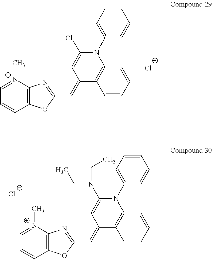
[N+]1(C)=CC=CC2=C1N=C(C=C1C3=C(N(C4=CC=CC=C4)C(Cl)=C1)C=CC=C3)O2.[Cl-].[N+]1(C)=CC=CC2=C1N=C(C=C1C3=C(N(C4=CC=CC=C4)C(N(CC)CC)=C1)C=CC=C3)O2.[Cl-]
